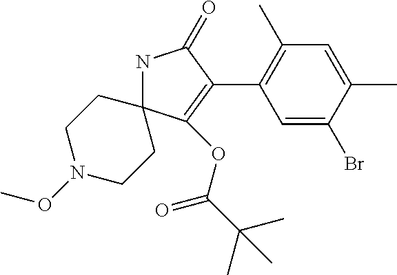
N1C2(C(OC(C(C)(C)C)=O)=C(C3=C(C)C=C(C)C(Br)=C3)C1=O)CCN(OC)CC2
